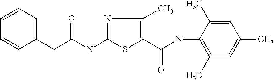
N1=C(NC(CC2=CC=CC=C2)=O)SC(C(NC2=C(C)C=C(C)C=C2C)=O)=C1C
